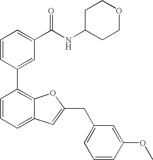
C1=CC(C2=C3C(=CC=C2)C=C(CC2=CC=CC(OC)=C2)O3)=CC(C(NC2CCOCC2)=O)=C1
